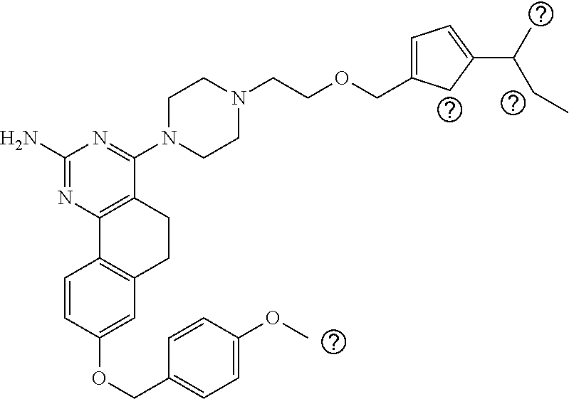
C1(N)=NC2=C(C(N3CCN(CCOCC4=CC=C(C(C)CC)C4)CC3)=N1)CCC1=C2C=CC(OCC2=CC=C(OC)C=C2)=C1
